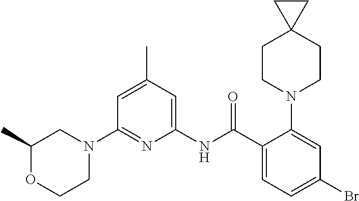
C1(N2CC(C)OCC2)=NC(NC(C2=CC=C(Br)C=C2N2CCC3(CC2)CC3)=O)=CC(C)=C1
